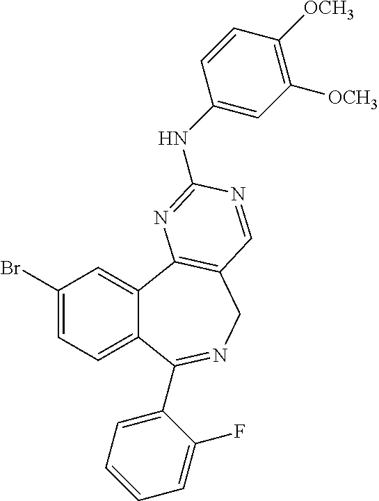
C1(Br)=CC=C2C(=C1)C1=C(CN=C2C2=CC=CC=C2F)C=NC(NC2=CC([OCH3])=C([OCH3])C=C2)=N1
